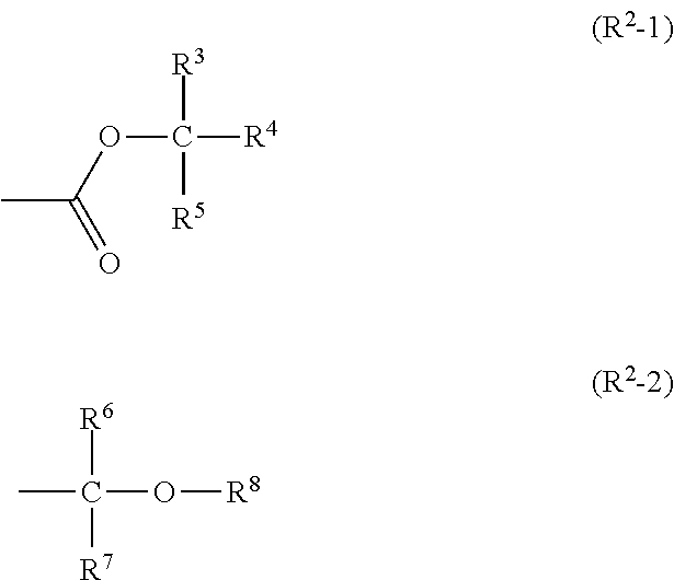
CC(OC([R4])([R3])[R5])=O.[R6]C(O[R8])(C)[R7]
